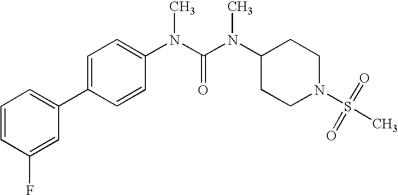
C1=CC(F)=CC(C2=CC=C(N(C(N(C3CCN(S(=O)(=O)C)CC3)C)=O)C)C=C2)=C1
